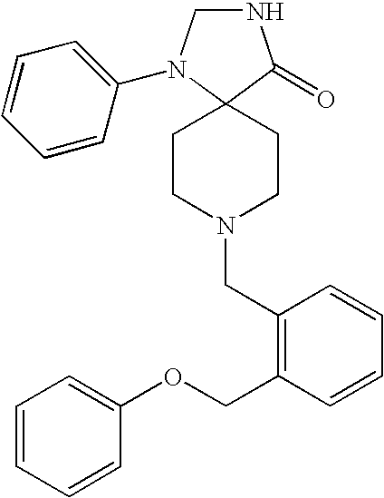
N1CN(C2=CC=CC=C2)C2(C1=O)CCN(CC1=C(COC3=CC=CC=C3)C=CC=C1)CC2
